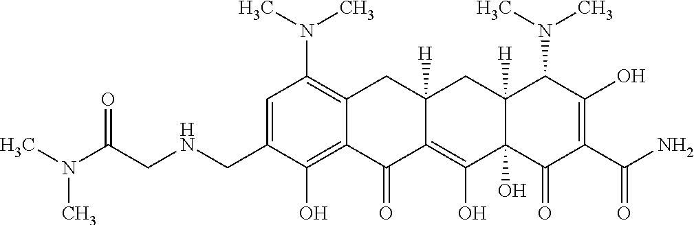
C1=C(CNCC(N(C)C)=O)C(O)=C2C(=C1N(C)C)CC1([H])C(=C(O)C3(O)C([H])(C1)C(N(C)C)C(O)=C(C(N)=O)C3=O)C2=O
